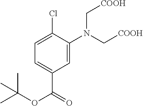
C1=C(N(C[COOH])C[COOH])C(Cl)=CC=C1C(OC(C)(C)C)=O
